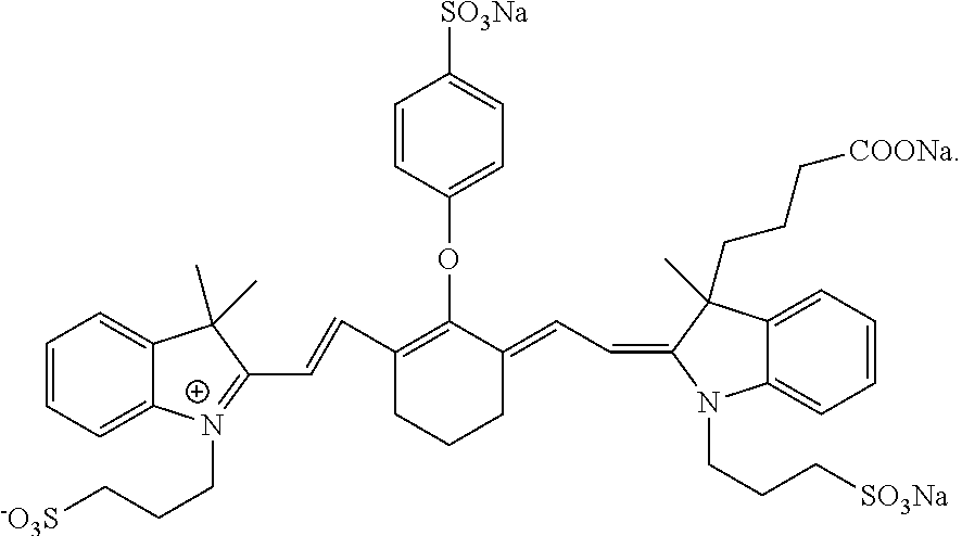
C1=CC=C2C(=C1)N(CCC[SO3Na])C(=CC=C1C(OC3=CC=C([SO3Na])C=C3)=C(C=CC3=[N+](CCC[-O3S])C4=CC=CC=C4C3(C)C)CCC1)C2(CCC[COONa])C
